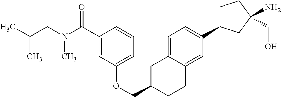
C1=C2C(=CC(C3CCC(CO)(N)C3)=C1)CCC(COC1=CC=CC(C(N(CC(C)C)C)=O)=C1)C2
